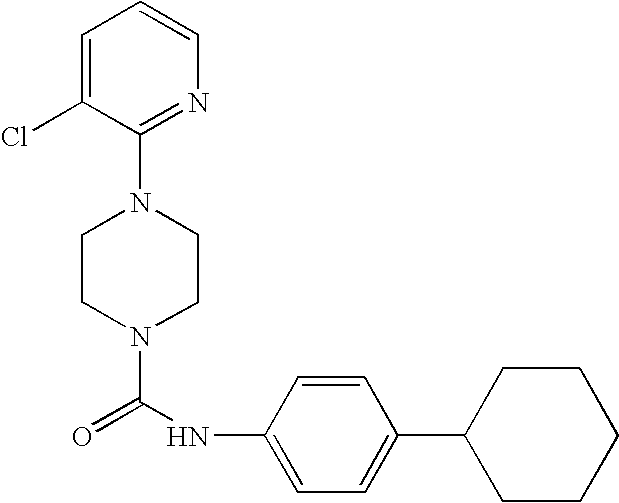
N1(C(NC2=CC=C(C3CCCCC3)C=C2)=O)CCN(C2=NC=CC=C2Cl)CC1
